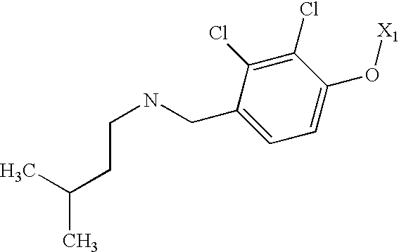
C(C1=CC=C(O[X1])C(Cl)=C1Cl)NCCC(C)C
